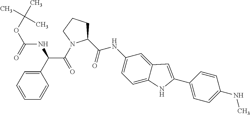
C(OC(=O)NC(C(=O)N1C(C(=O)NC2=CC=C3C(=C2)C=C(C2=CC=C(NC)C=C2)N3)CCC1)C1=CC=CC=C1)(C)(C)C
